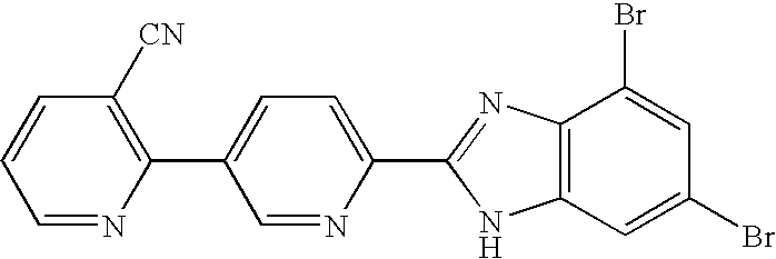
C1=NC(C2=CC=C(C3=NC4=C(N3)C=C(Br)C=C4Br)N=C2)=C([CN])C=C1
